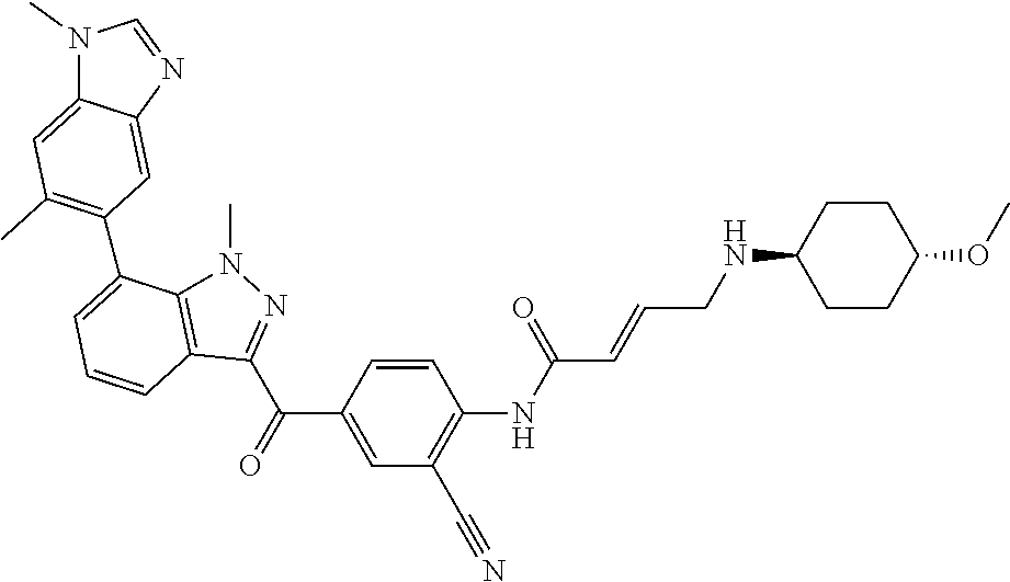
C1=C(C(=O)C2=NN(C)C3=C2C=CC=C3C2=C(C)C=C3N(C)C=NC3=C2)C=CC(NC(C=CCNC2CCC(OC)CC2)=O)=C1C#N
